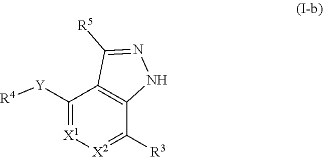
[R4][Y]C1=[X1][X2]=C([R3])C2=C1C([R5])=NN2
